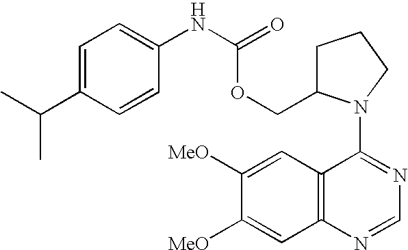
C1(N2C(COC(NC3=CC=C(C(C)C)C=C3)=O)CCC2)=NC=NC2=C1C=C([MeO])C([MeO])=C2
